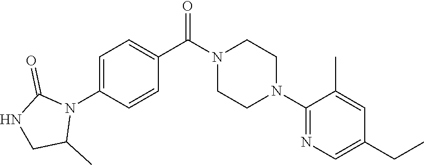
C1=C(N2C(=O)NCC2C)C=CC(C(N2CCN(C3=NC=C(CC)C=C3C)CC2)=O)=C1
